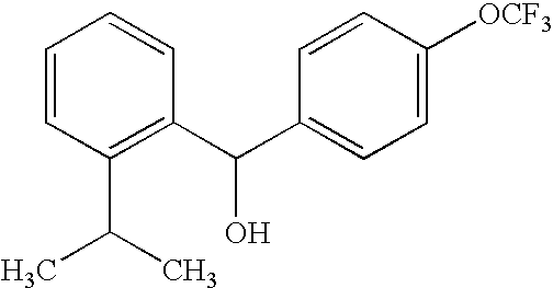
C1=CC(C(C)C)=C(C(C2=CC=C([OCF3])C=C2)O)C=C1
